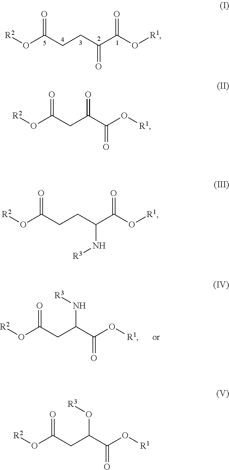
[R2]OC(CCC(C(O[R1])=O)N[R3])=O.[R2]OC(CC(C(O[R1])=O)O[R3])=O.[R2]OC(CCC(C(O[R1])=O)=O)=O.[R2]OC(CC(C(O[R1])=O)N[R3])=O.[R2]OC(CC(C(O[R1])=O)=O)=O
